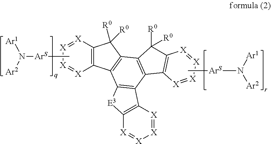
C[ArS]N([Ar1])[Ar2].[ArS](N([Ar1])[Ar2])C.C12=C([X]=[X][X]=[X]1)C([R0])([R0])C1=C2C2=C(C3=C1C([R0])([R0])C1=C3[X]=[X][X]=[X]1)C1=C([E3]2)[X]=[X][X]=[X]1
